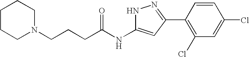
C(NC1=CC(C2=C(Cl)C=C(Cl)C=C2)=NN1)(=O)CCCN1CCCCC1
